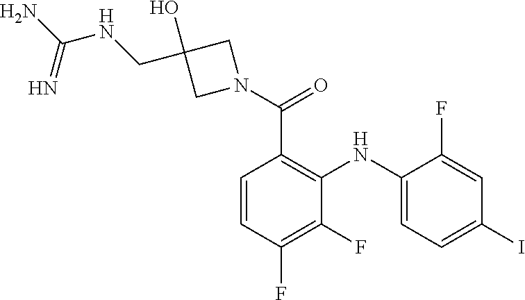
C1=C(F)C(NC2=C(C(N3CC(O)(CNC(N)=N)C3)=O)C=CC(F)=C2F)=CC=C1I
